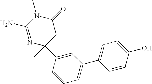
N1=C(N)N(C)C(=O)CC1(C)C1=CC(C2=CC=C(O)C=C2)=CC=C1
